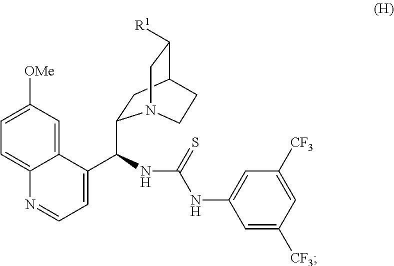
C1(C(C2=CC=NC3=CC=C([OMe])C=C23)NC(NC2=CC([CF3])=CC([CF3])=C2)=S)CC2C([R1])CN1CC2
